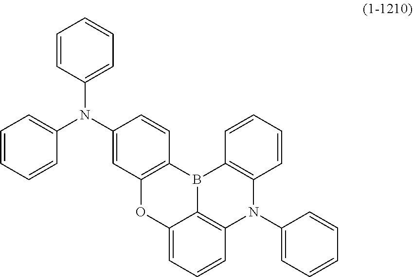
C12=C(B3C4=C(C=CC=C4O1)N(C1=CC=CC=C1)C1=C3C=CC=C1)C=CC(N(C1=CC=CC=C1)C1=CC=CC=C1)=C2
